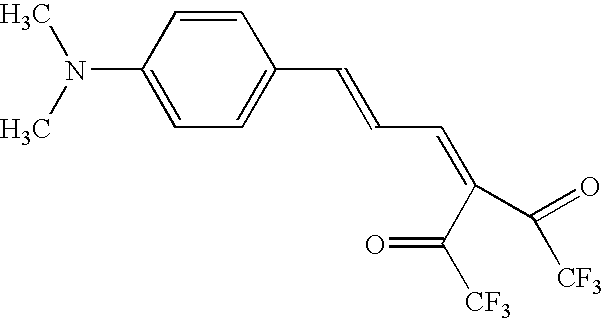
C1(N(C)C)=CC=C(C=CC=C(C(=O)[CF3])C([CF3])=O)C=C1
